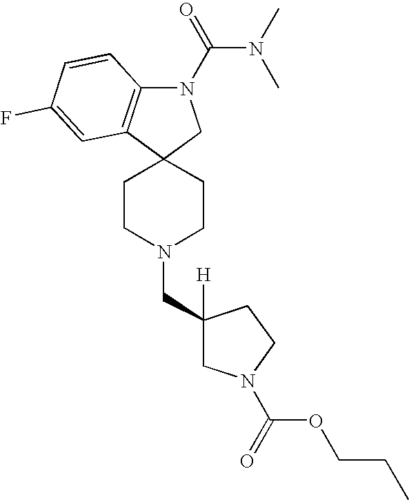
C1CN(CC2([H])CN(C(OCCC)=O)CC2)CCC12CN(C(N(C)C)=O)C1=C2C=C(F)C=C1
